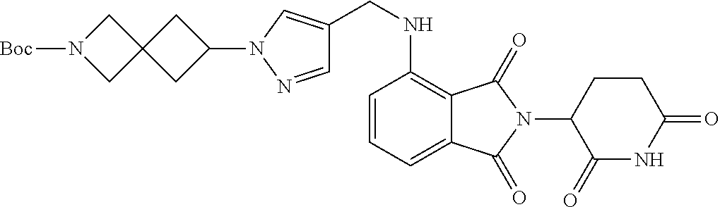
C1=C2C(=C(NCC3=CN(C4CC5(C4)CN([Boc])C5)N=C3)C=C1)C(=O)N(C1C(=O)NC(=O)CC1)C2=O
